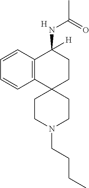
C12=C(C=CC=C1)C(NC(C)=O)([H])CCC21CCN(CCCC)CC1.[H]
